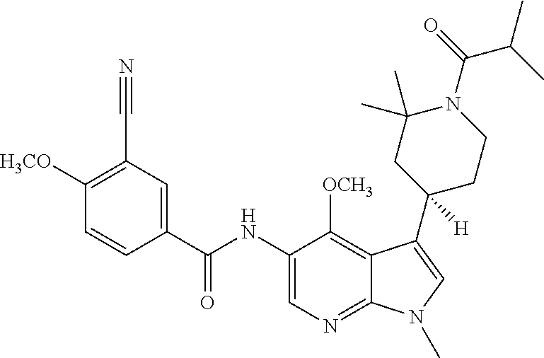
C1([H3CO])=C(C#N)C=C(C(NC2=CN=C3C(=C2[OCH3])C(C2([H])CCN(C(=O)C(C)C)C(C)(C)C2)=CN3C)=O)C=C1
